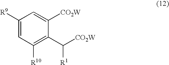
C1([R9])=CC([R10])=C(C([R1])[CO2W])C([CO2W])=C1
